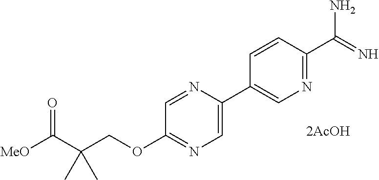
[MeO]C(C(COC1=NC=C(C2=CN=C(C(N)=N)C=C2)N=C1)(C)C)=O.[2AcOH]
